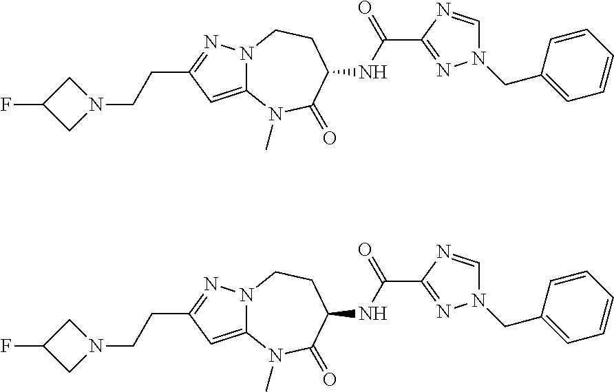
C12=CC(CCN3CC(F)C3)=NN1CCC(NC(=O)C1=NN(CC3=CC=CC=C3)C=N1)C(=O)N2C.C12=CC(CCN3CC(F)C3)=NN1CCC(NC(=O)C1=NN(CC3=CC=CC=C3)C=N1)C(=O)N2C
